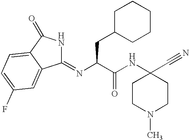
C1(=NC(CC2CCCCC2)C(NC2(C#N)CCN(C)CC2)=O)NC(=O)C2=CC=C(F)C=C12
